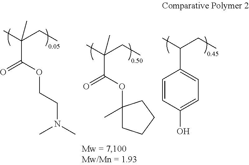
C1(OC(C(C)(CC)C)=O)(C)CCCC1.C1(C(C)CC)=CC=C(O)C=C1.C(OC(C(C)(CC)C)=O)CN(C)C
